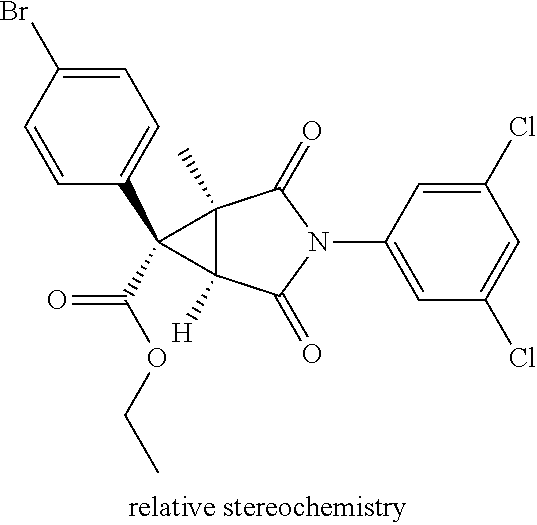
C1(Cl)=CC(N2C(=O)C3(C)C([H])(C2=O)C3(C2=CC=C(Br)C=C2)C(OCC)=O)=CC(Cl)=C1
